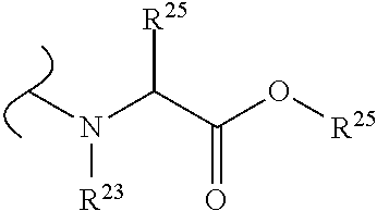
CN(C(C(O[R25])=O)[R25])[R23]
